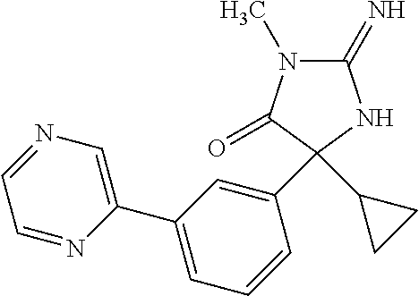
N1=CC=NC(C2=CC=CC(C3(C4CC4)C(=O)N(C)C(=N)N3)=C2)=C1
